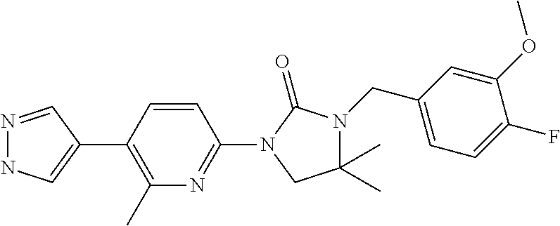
N1=CC(C2=C(C)N=C(N3C(=O)N(CC4=CC=C(F)C(OC)=C4)C(C)(C)C3)C=C2)=CN1
